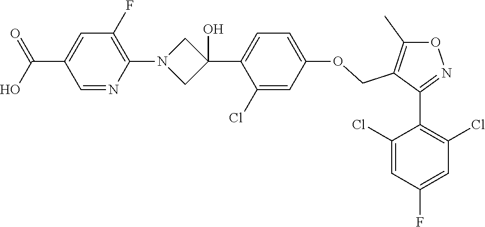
C1(Cl)=CC(F)=CC(Cl)=C1C1=NOC(C)=C1COC1=CC=C(C2(O)CN(C3=C(F)C=C(C(O)=O)C=N3)C2)C(Cl)=C1
